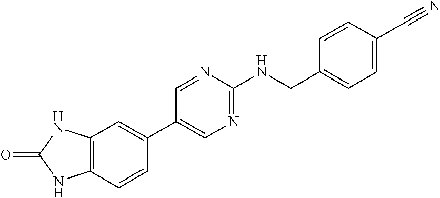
C1=NC(NCC2=CC=C(C#N)C=C2)=NC=C1C1=CC2=C(C=C1)NC(=O)N2
